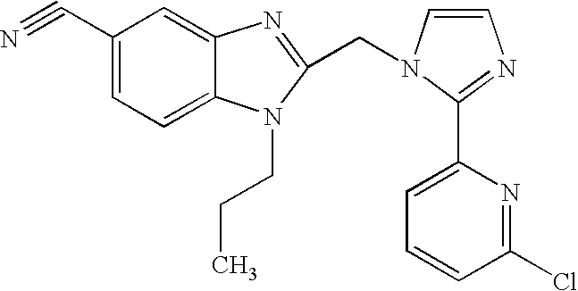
C1(C#N)=CC=C2C(=C1)N=C(CN1C=CN=C1C1=CC=CC(Cl)=N1)N2CCC
